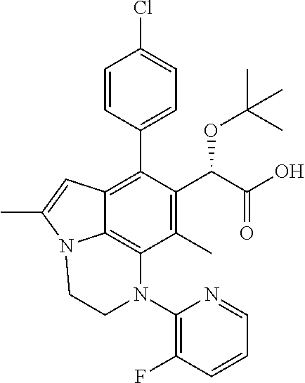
C1=CC(C2=C3C4=C(C(C)=C2C(C(=O)O)OC(C)(C)C)N(C2=C(F)C=CC=N2)CCN4C(C)=C3)=CC=C1Cl
